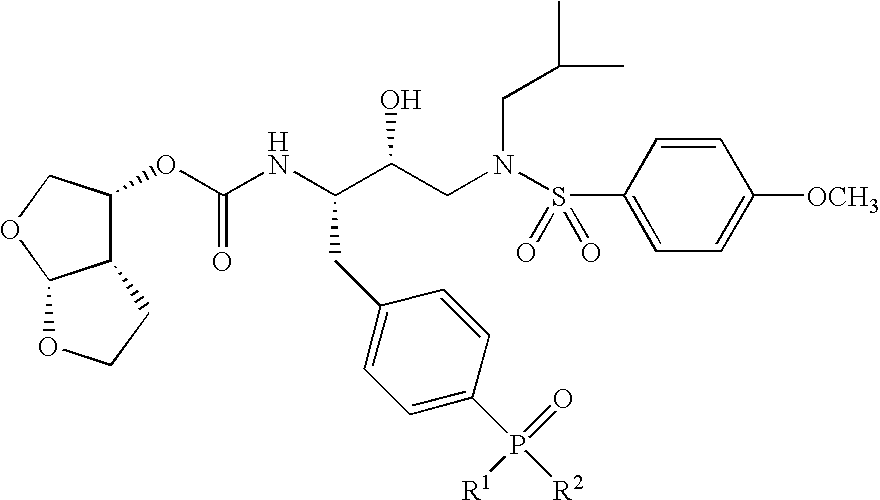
C1(OC(NC(C(CN(S(C2=CC=C([OCH3])C=C2)(=O)=O)CC(C)C)O)CC2=CC=C(P(=O)([R1])[R2])C=C2)=O)COC2C1CCO2
